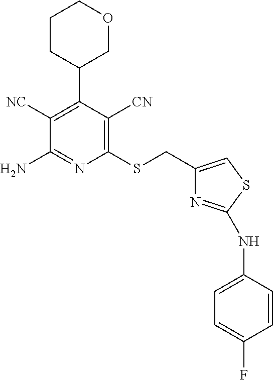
C1([NC])=C(C2COCCC2)C([CN])=C(SCC2=CSC(NC3=CC=C(F)C=C3)=N2)N=C1N
